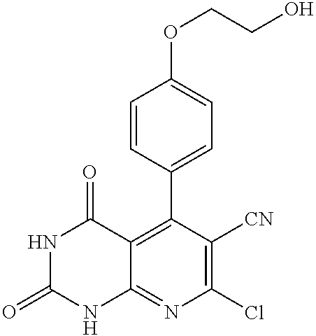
C1(OCCO)=CC=C(C2=C3C(=NC(Cl)=C2[CN])NC(=O)NC3=O)C=C1
